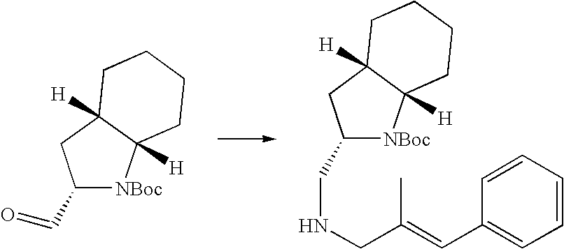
C1(C=O)[NBoc]C2([H])C([H])(C1)CCCC2.C1(CNCC(=CC2=CC=CC=C2)C)[NBoc]C2([H])C([H])(C1)CCCC2
